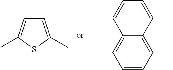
C1=C(C)SC(C)=C1.C1=CC=C2C(=C1)C(C)=CC=C2C
